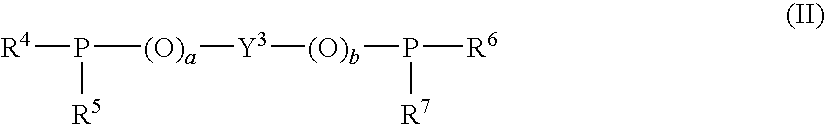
[R4]P([(O)a][Y3][(O)b]P([R6])[R7])[R5]
